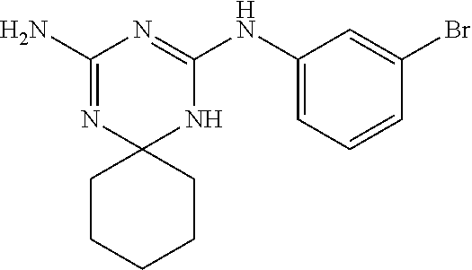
C1(N)=NC2(NC(NC3=CC=CC(Br)=C3)=N1)CCCCC2
